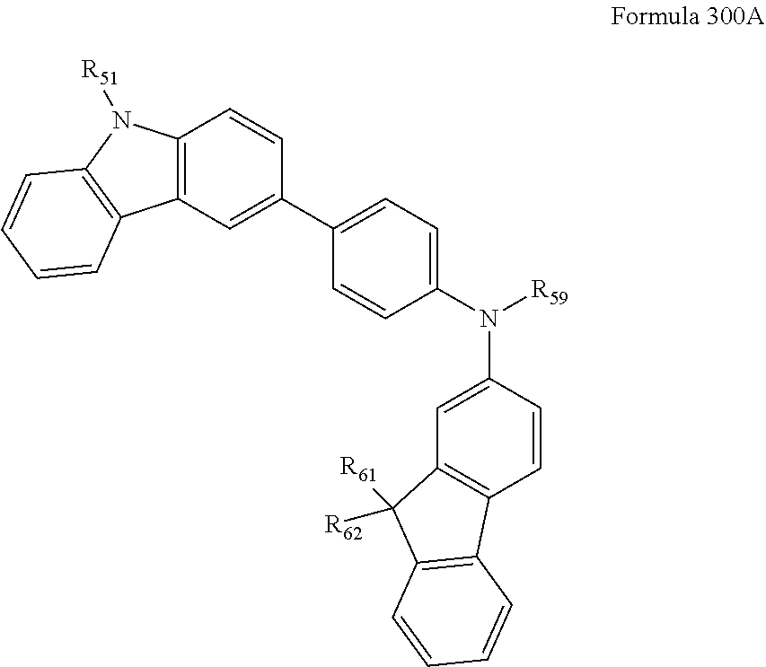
C1=CC(N([R59])C2=CC3=C(C=C2)C2=C(C3([R61])[R62])C=CC=C2)=CC=C1C1=CC2=C(C=C1)N([R51])C1=C2C=CC=C1
